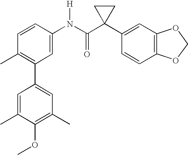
C1=CC(N(C(C2(C3=CC4=C(C=C3)OCO4)CC2)=O)[H])=CC(C2=CC(C)=C(OC)C(C)=C2)=C1C
